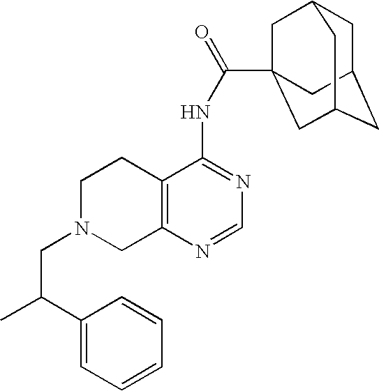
C1N(CC(C2=CC=CC=C2)C)CC2=C(C1)C(NC(=O)C13CC4CC(CC(C1)C4)C3)=NC=N2
